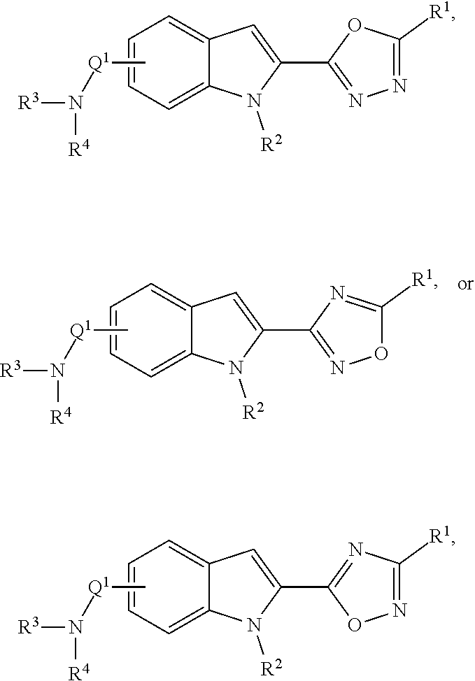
C1=C2C(=CC=C1)C=C(C1=NN=C([R1])O1)N2[R2].C[Q1]N([R3])[R4].C1=C2C(=CC=C1)C=C(C1=NC([R1])=NO1)N2[R2].C[Q1]N([R3])[R4].C1=C2C(=CC=C1)C=C(C1=NOC([R1])=N1)N2[R2].C[Q1]N([R3])[R4]
